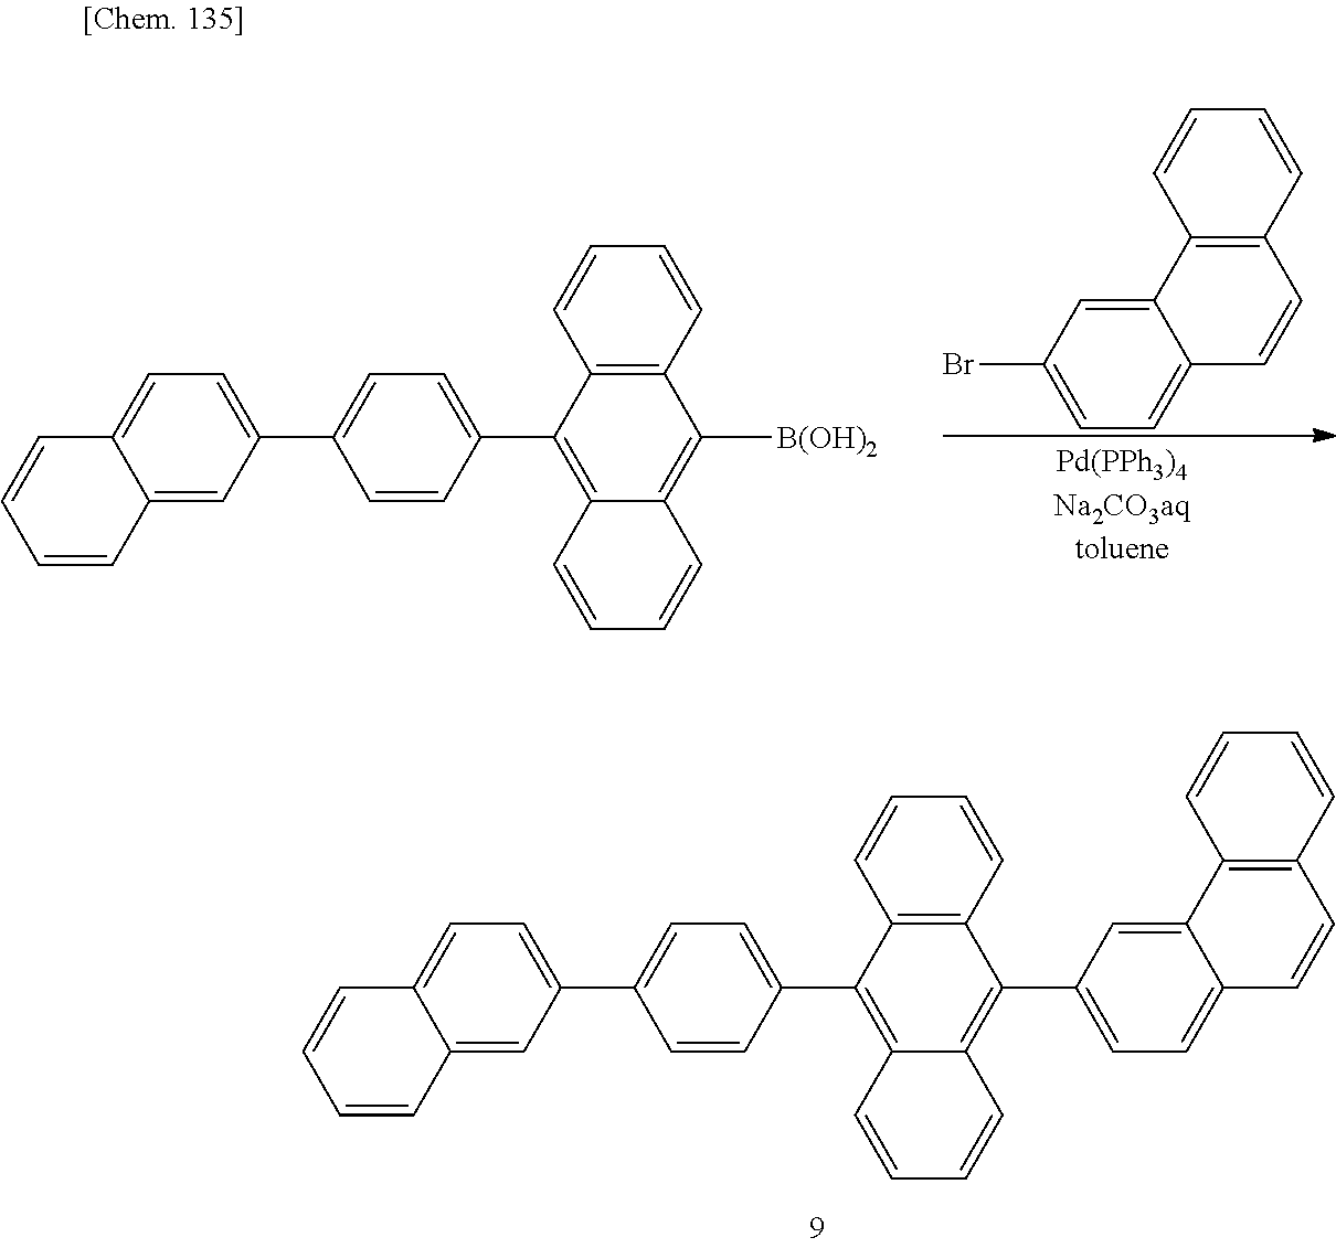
C1=CC(C2=C3C(=C(C4=CC=C5C=CC6=C(C5=C4)C=CC=C6)C4=C2C=CC=C4)C=CC=C3)=CC=C1C1=CC=C2C(=C1)C=CC=C2.BrC1=CC=C2C=CC3=C(C2=C1)C=CC=C3.C1=CC(C2=C3C(=C([B(OH)2])C4=C2C=CC=C4)C=CC=C3)=CC=C1C1=CC=C2C(=C1)C=CC=C2
